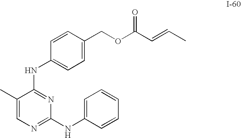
C1=CC(COC(C=CC)=O)=CC=C1NC1=NC(NC2=CC=CC=C2)=NC=C1C
